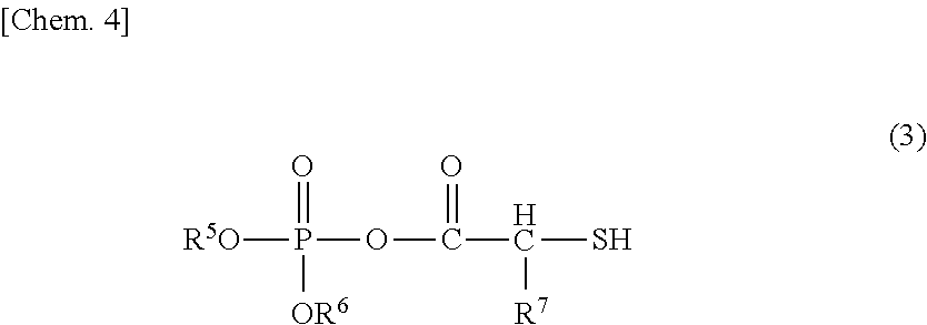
[R5O]P(=O)(OC(C([R7])S)=O)[OR6]
